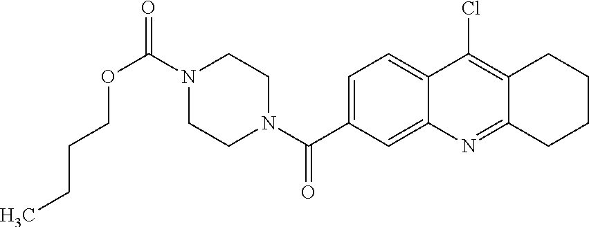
N1(C(OCCCC)=O)CCN(C(=O)C2=CC=C3C(=C2)N=C2C(=C3Cl)CCCC2)CC1
